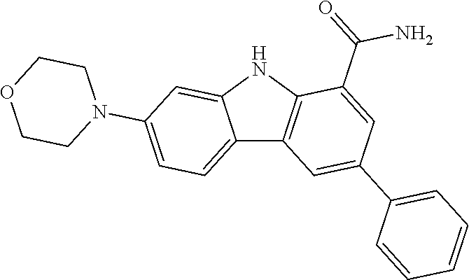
C12=CC=C(N3CCOCC3)C=C1NC1=C2C=C(C2=CC=CC=C2)C=C1C(N)=O
